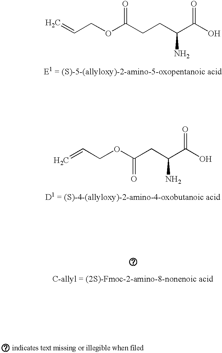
C=CCOC(CCC(C(O)=O)N)=O.C=CCOC(CC(C(O)=O)N)=O
